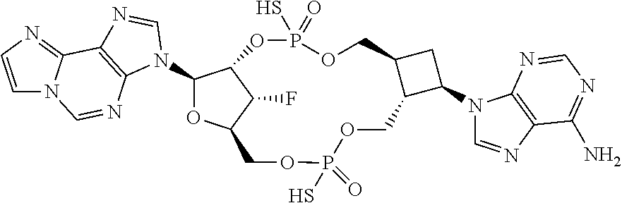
C1=CN=C2N1C=NC1=C2N=CN1C1OC2C(F)C1OP(S)(=O)OCC1C(C(N3C=NC4=C3N=CN=C4N)C1)COP(=O)(S)OC2
